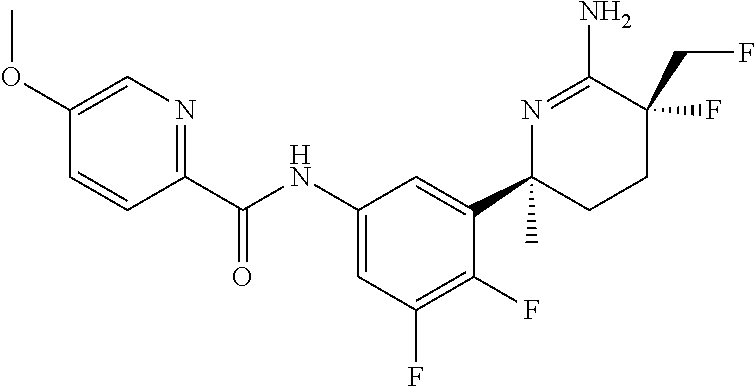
C1=C(OC)C=CC(C(NC2=CC(F)=C(F)C(C3(C)CCC(CF)(F)C(N)=N3)=C2)=O)=N1
